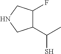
C1(C(C)S)C(F)CNC1
